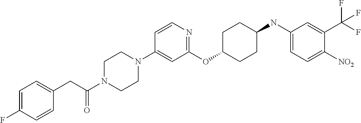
C1(OC2CCC(NC3=CC=C([NO2])C(C(F)(F)F)=C3)CC2)=NC=CC(N2CCN(C(CC3=CC=C(F)C=C3)=O)CC2)=C1
